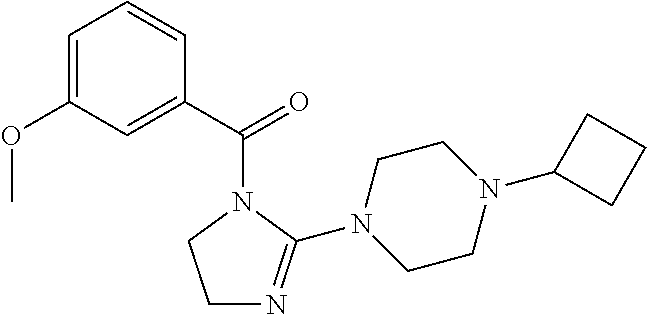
C1N=C(N2CCN(C3CCC3)CC2)N(C(C2=CC(OC)=CC=C2)=O)C1
